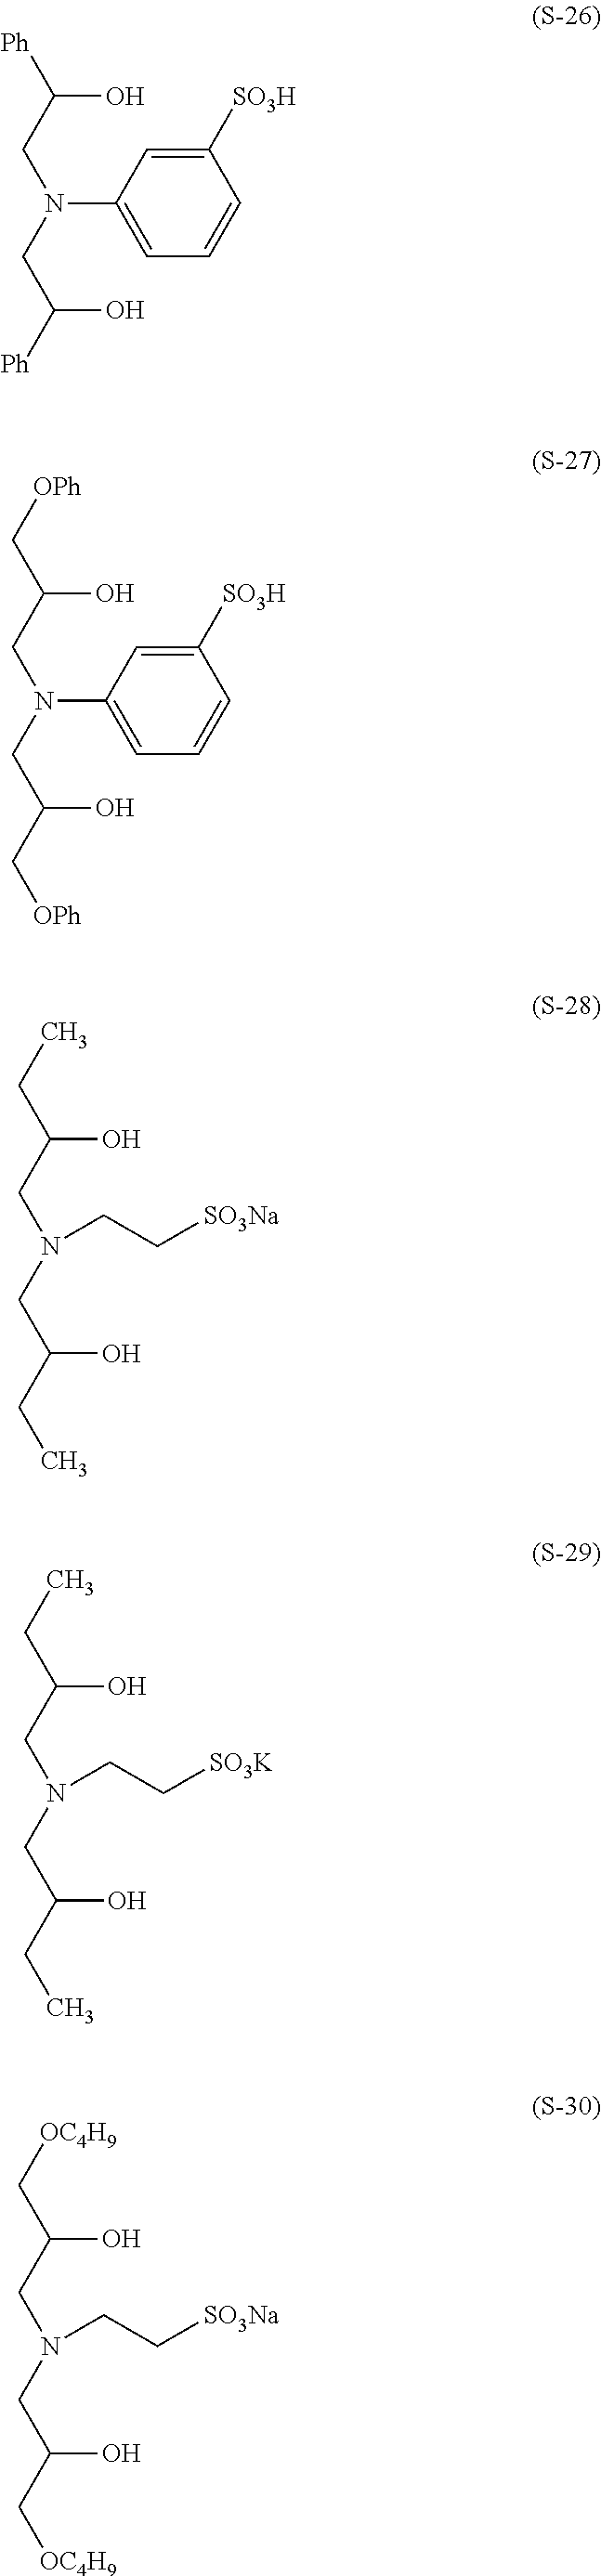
[Ph]C(O)CN(C1=CC=CC([SO3H])=C1)CC(O)[Ph].C(C(O)CN(C1=CC=CC([SO3H])=C1)CC(O)C[OPh])[OPh].C(C(O)CN(CC(O)CC)CC[SO3Na])C.C(C(O)CN(CC(O)CC)CC[SO3K])C.C(C(O)CN(CC(O)C[OC4H9])CC[SO3Na])[OC4H9]
